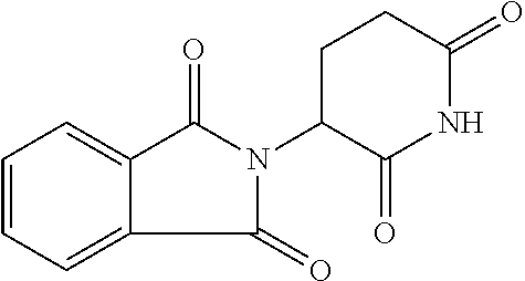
C1=CC=C2C(=O)N(C3C(=O)NC(=O)CC3)C(=O)C2=C1
